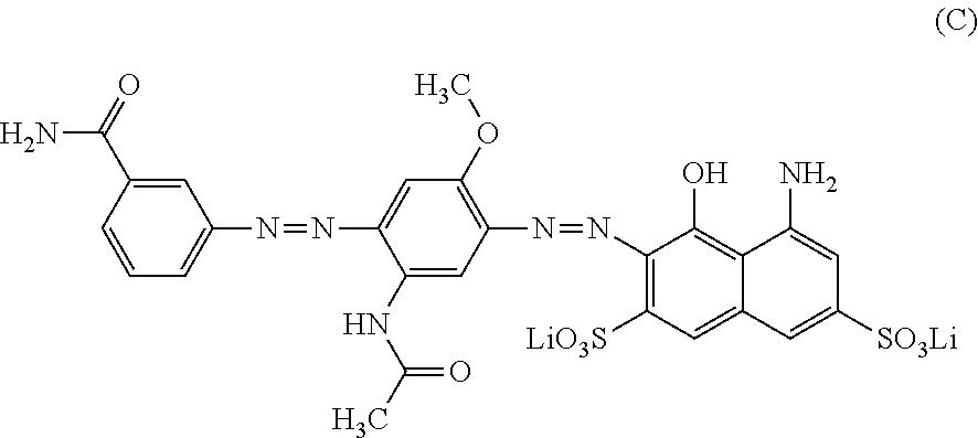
C1=CC=C(N=NC2=CC(OC)=C(N=NC3=C([LiO3S])C=C4C(=C3O)C(N)=CC([SO3Li])=C4)C=C2NC(C)=O)C=C1C(N)=O
